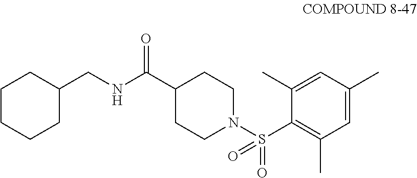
C1CCCC(CNC(=O)C2CCN(S(C3=C(C)C=C(C)C=C3C)(=O)=O)CC2)C1
